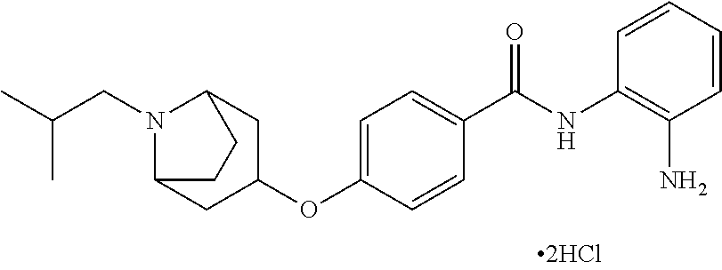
C1=CC=CC(N)=C1NC(C1=CC=C(OC2CC3N(CC(C)C)C(C2)CC3)C=C1)=O
